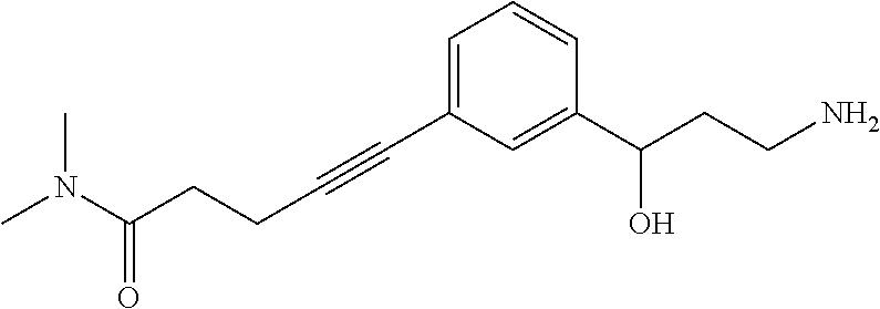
C(C#CC1=CC=CC(C(CCN)O)=C1)CC(N(C)C)=O
